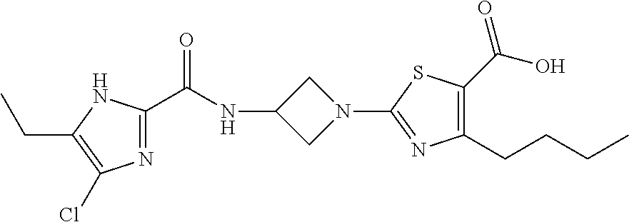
N1=C(C(NC2CN(C3=NC(CCCC)=C(C(=O)O)S3)C2)=O)NC(CC)=C1Cl
